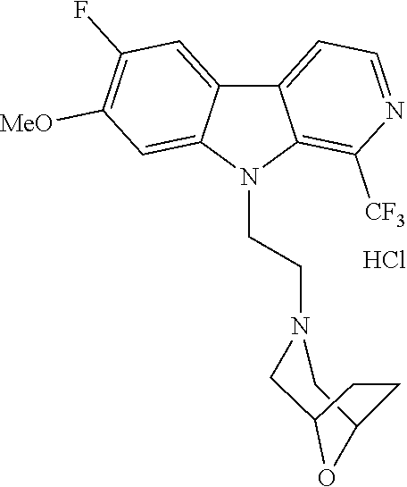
Cl.C12=CC=NC([CF3])=C1N(CCN1CC3OC(CC3)C1)C1=CC([MeO])=C(F)C=C21
